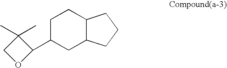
C1(C)(C)COC1C1CC2C(CC1)CCC2
